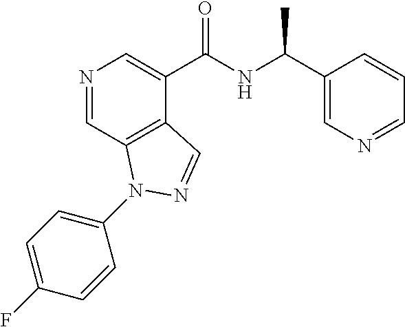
N1=CC2=C(C(C(NC(C3=CN=CC=C3)C)=O)=C1)C=NN2C1=CC=C(F)C=C1
